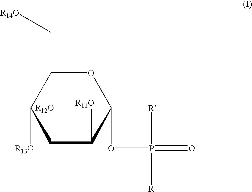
C1([R12O])C([R11O])C(OP(=O)([R])[R])OC(C[R14O])C1[R13O]
